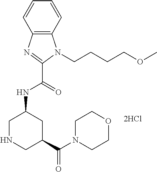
C12=C(C=CC=C1)N(CCCCOC)C(C(NC1CNCC(C(N3CCOCC3)=O)C1)=O)=N2
